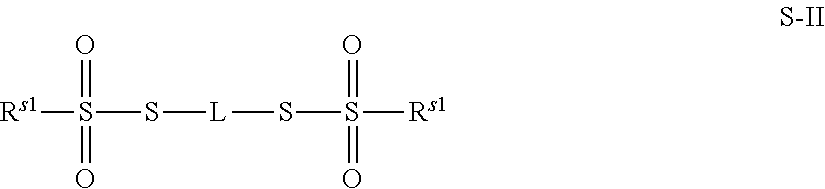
[Rs1]S(S[L]SS([Rs1])(=O)=O)(=O)=O
